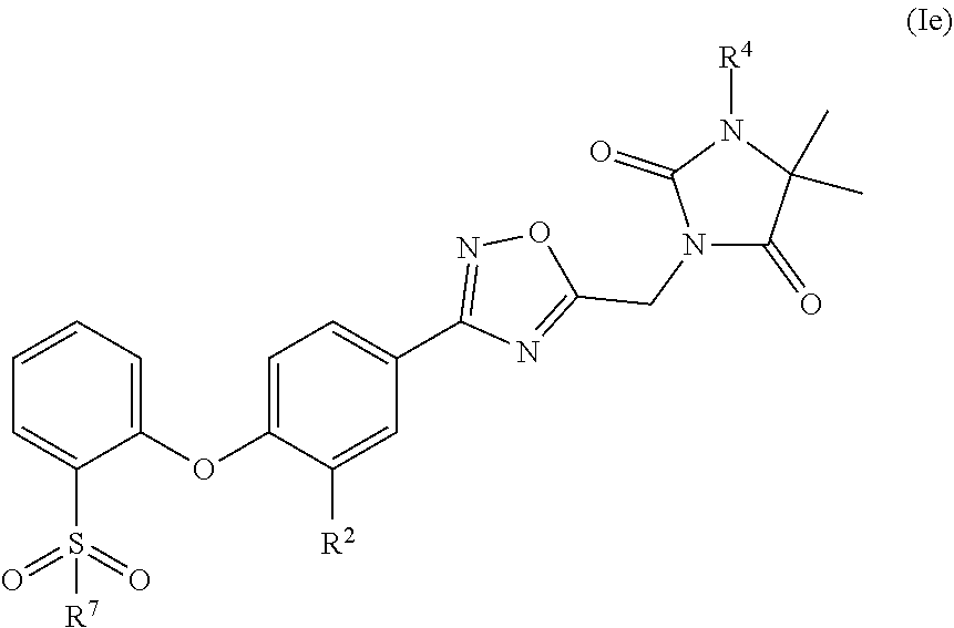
C1=C(OC2=CC=CC=C2S(=O)(=O)[R7])C([R2])=CC(C2=NOC(CN3C(=O)C(C)(C)N([R4])C3=O)=N2)=C1
